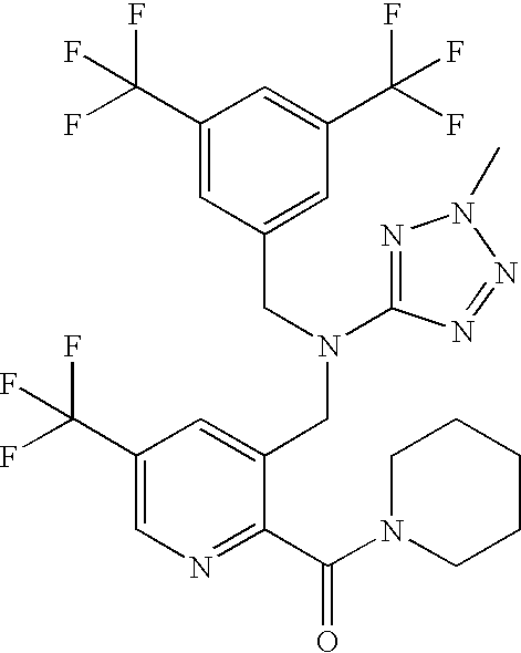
C1(C(F)(F)F)=CC(CN(CC2=CC(C(F)(F)F)=CN=C2C(N2CCCCC2)=O)C2=NN(C)N=N2)=CC(C(F)(F)F)=C1
